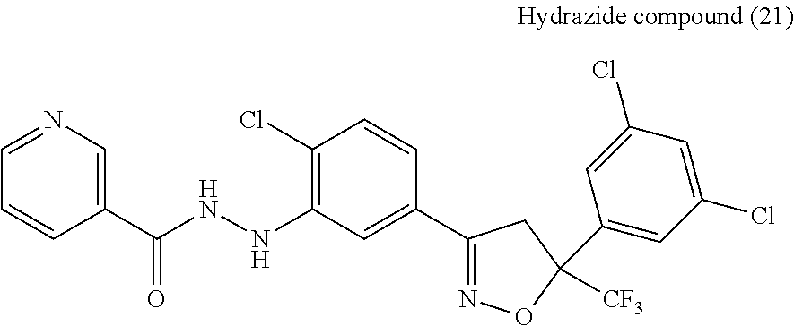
C1(Cl)=C(NNC(C2=CN=CC=C2)=O)C=C(C2=NOC(C3=CC(Cl)=CC(Cl)=C3)([CF3])C2)C=C1
